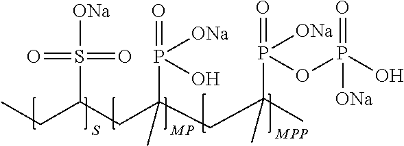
CCC(CC(CC(C)(P(=O)([ONa])OP(O)(=O)[ONa])C)(P(=O)([ONa])O)C)S(=O)(=O)[ONa]
